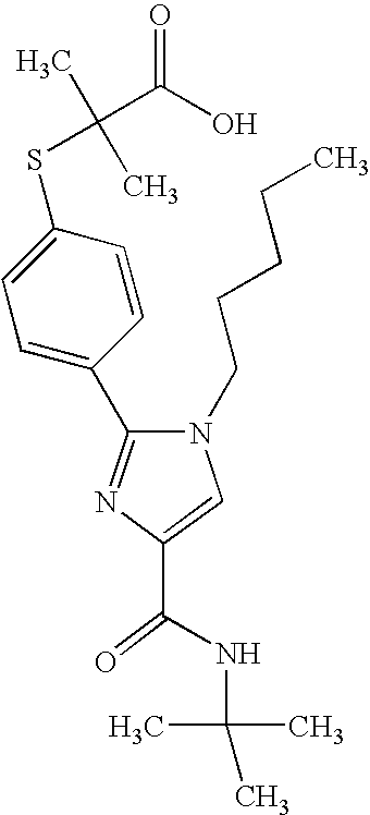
C(C1=CN(CCCCC)C(C2=CC=C(SC(C)(C)C(O)=O)C=C2)=N1)(=O)NC(C)(C)C
